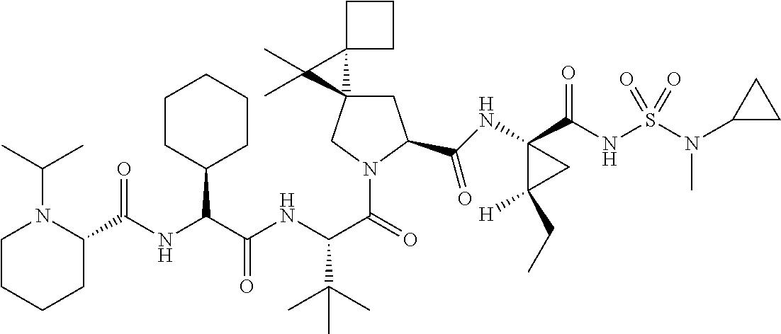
C1CCCC(C(NC(C(NC(C(=O)N2CC3(CC2C(=O)NC2(C(=O)NS(N(C)C4CC4)(=O)=O)C([H])(CC)C2)C2(C3(C)C)CCC2)C(C)(C)C)=O)C2CCCCC2)=O)N1C(C)C
